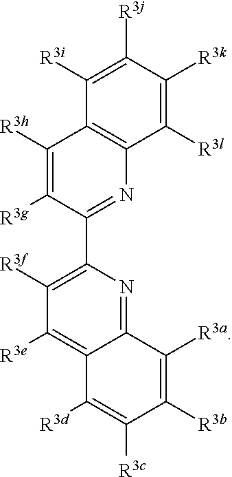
C1([R3i])=C([R3j])C([R3k])=C([R3l])C2=C1C([R3h])=C([R3g])C(C1=C([R3f])C([R3e])=C3C(=N1)C([R3a])=C([R3b])C([R3c])=C3[R3d])=N2
